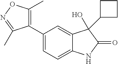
C1=C(C2=C(C)ON=C2C)C=C2C(=C1)NC(=O)C2(O)C1CCC1
